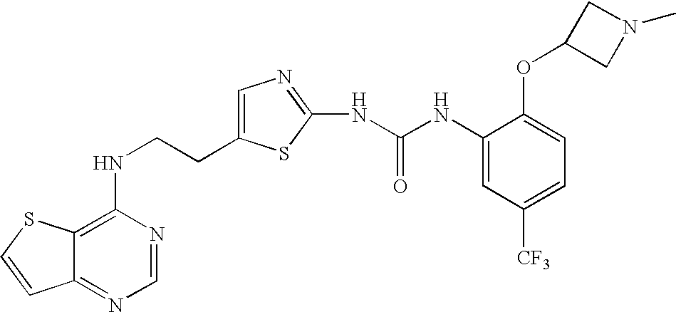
C(CNC1=C2C(=NC=N1)C=CS2)C1=CN=C(NC(=O)NC2=CC([CF3])=CC=C2OC2CN(C)C2)S1
